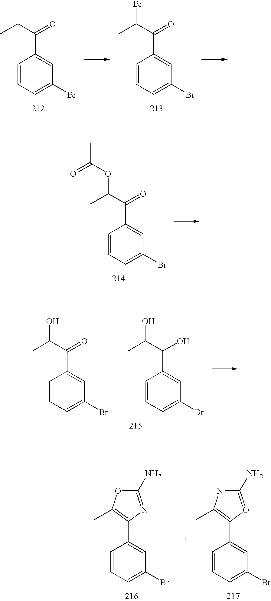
CCC(=O)C1=CC(Br)=CC=C1.CC(C(=O)C1=CC(Br)=CC=C1)Br.CC(C(=O)C1=CC(Br)=CC=C1)OC(=O)C.CC(C(=O)C1=CC(Br)=CC=C1)O.CC(C(O)C1=CC(Br)=CC=C1)O.C1(N)=NC(C2=CC(Br)=CC=C2)=C(C)O1.C1(N)=OC(C2=CC(Br)=CC=C2)=C(C)N1
